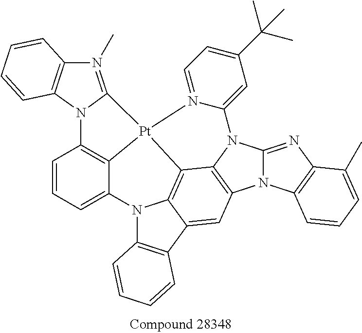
N12C(=NC3=C1C=CC=C3C)N1C3=C2C=C2C4=C3[Pt]3(N5=CC=C(C(C)(C)C)C=C15)C1=C(C=CC=C1N4C1=C2C=CC=C1)N1C3=N(C)C2=C1C=CC=C2
